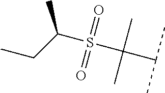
C(S(C(C(C)C)(C)C)(=O)=O)(CC)C
